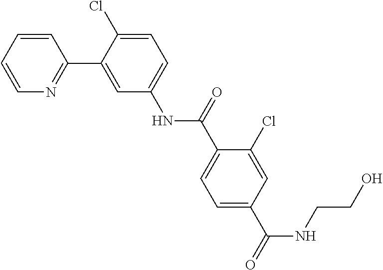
C1=C(Cl)C(C2=NC=CC=C2)=CC(NC(C2=CC=C(C(NCCO)=O)C=C2Cl)=O)=C1
